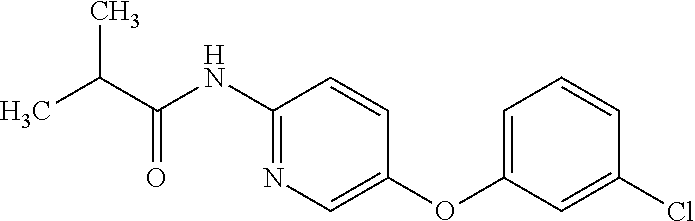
C1(NC(C(C)C)=O)=NC=C(OC2=CC=CC(Cl)=C2)C=C1
